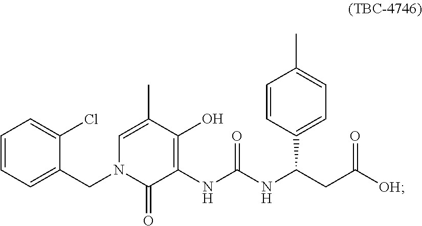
C1=CC=C(CN2C(=O)C(NC(NC(CC([OH])=O)C3=CC=C(C)C=C3)=O)=C(O)C(C)=C2)C(Cl)=C1
